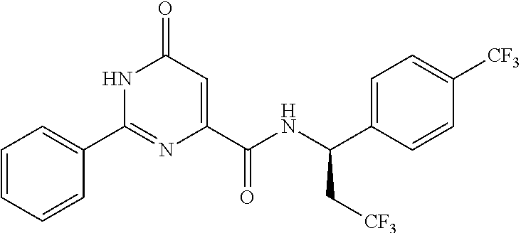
C1=CC=CC(C2=NC(C(=O)NC(C3=CC=C([CF3])C=C3)C[CF3])=CC(=O)N2)=C1
